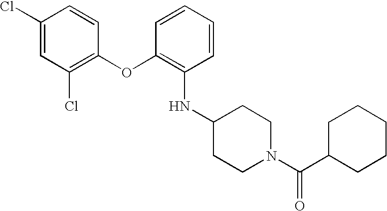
O(C1=C(Cl)C=C(Cl)C=C1)C1=C(NC2CCN(C(C3CCCCC3)=O)CC2)C=CC=C1
